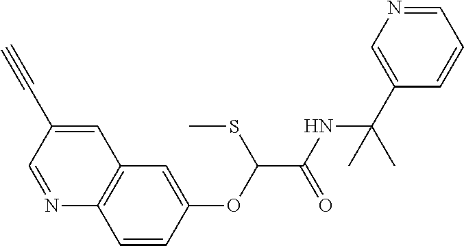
N1=CC(C#C)=CC2=C1C=CC(OC(C(NC(C1=CN=CC=C1)(C)C)=O)SC)=C2
